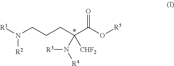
[R1]N(CCCC(C(O[R5])=O)([CHF2])N([R4])[R3])[R2]
